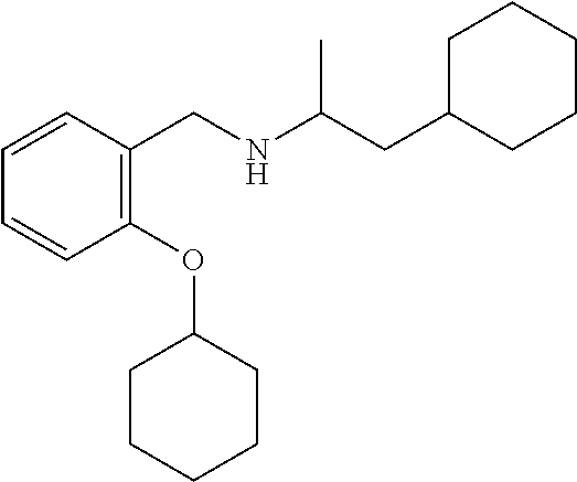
C1=CC(OC2CCCCC2)=C(CNC(CC2CCCCC2)C)C=C1
